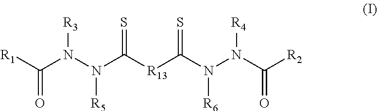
C(=O)(N([R3])N([R5])C(=S)[R13]C(=S)N([R6])N([R4])C(=O)[R2])[R1]
